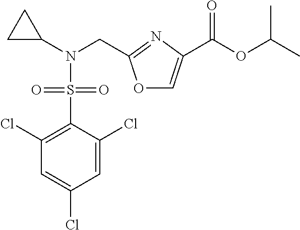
C1(Cl)=C(S(=O)(N(C2CC2)CC2=NC(C(=O)OC(C)C)=CO2)=O)C(Cl)=CC(Cl)=C1
